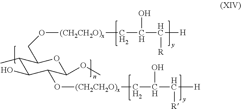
C1(C)C(O)C(O[(CH2CH2O)x]CC(O)C([R])[H])C(OC)OC1CO[(CH2CH2O)x]CC(C([H])[R])O
